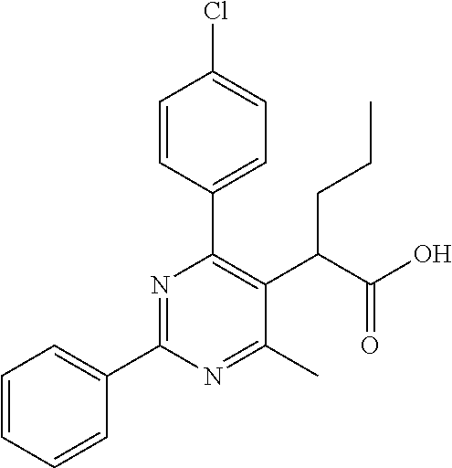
C1=CC=CC(C2=NC(C3=CC=C(Cl)C=C3)=C(C(C(O)=O)CCC)C(C)=N2)=C1
